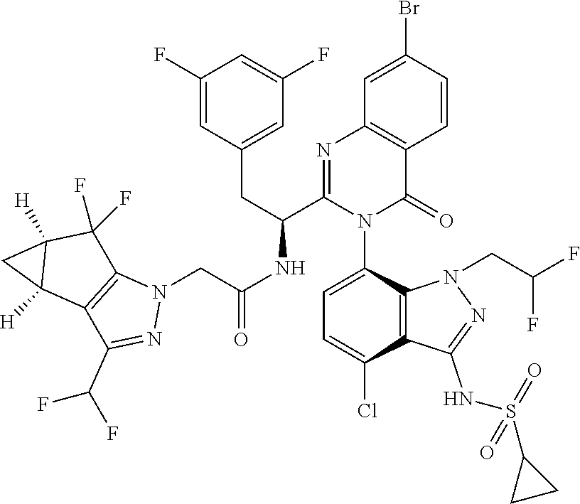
C1(F)=CC(CC(C2=NC3=C(C(=O)N2C2=CC=C(Cl)C4=C2N(CC(F)F)N=C4NS(=O)(=O)C2CC2)C=CC(Br)=C3)NC(CN2C3=C(C(C(F)F)=N2)C2([H])C([H])(C3(F)F)C2)=O)=CC(F)=C1
